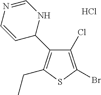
C1(Cl)=C(Br)SC(CC)=C1C1NC=NC=C1.Cl
